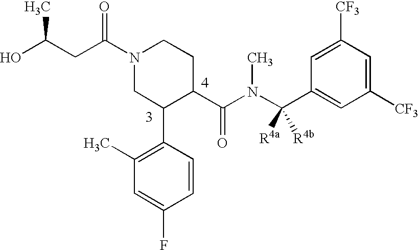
N1(C(CC(O)C)=O)CC(C2=C(C)C=C(F)C=C2)C(C(N(C(C2=CC([CF3])=CC([CF3])=C2)([R4a])[R4b])C)=O)CC1
